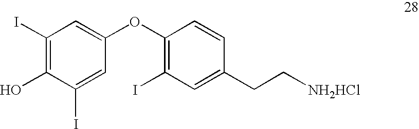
C1(I)=C(O)C(I)=CC(OC2=C(I)C=C(CC[NH2HCl])C=C2)=C1
